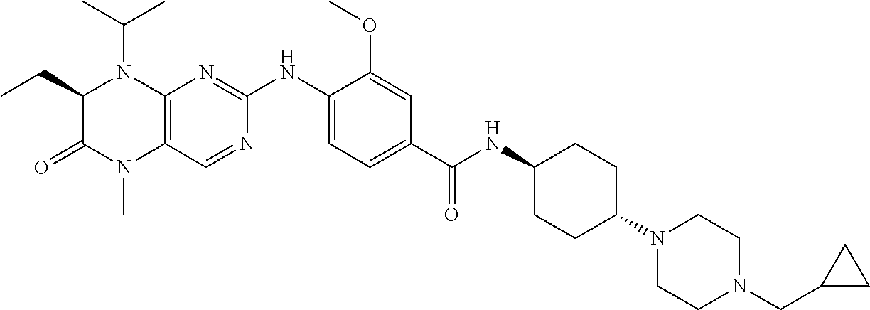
C1(CC)C(=O)N(C)C2=C(N1C(C)C)N=C(NC1=CC=C(C(NC3CCC(N4CCN(CC5CC5)CC4)CC3)=O)C=C1OC)N=C2
